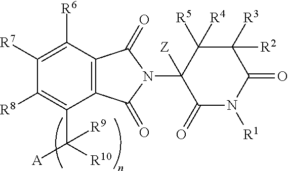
C12=C(C([R6])=C([R7])C([R8])=C1C([R10])([A])[R9])C(=O)N(C1([Z])C([R5])([R4])C([R3])([R2])C(=O)N([R1])C1=O)C2=O
